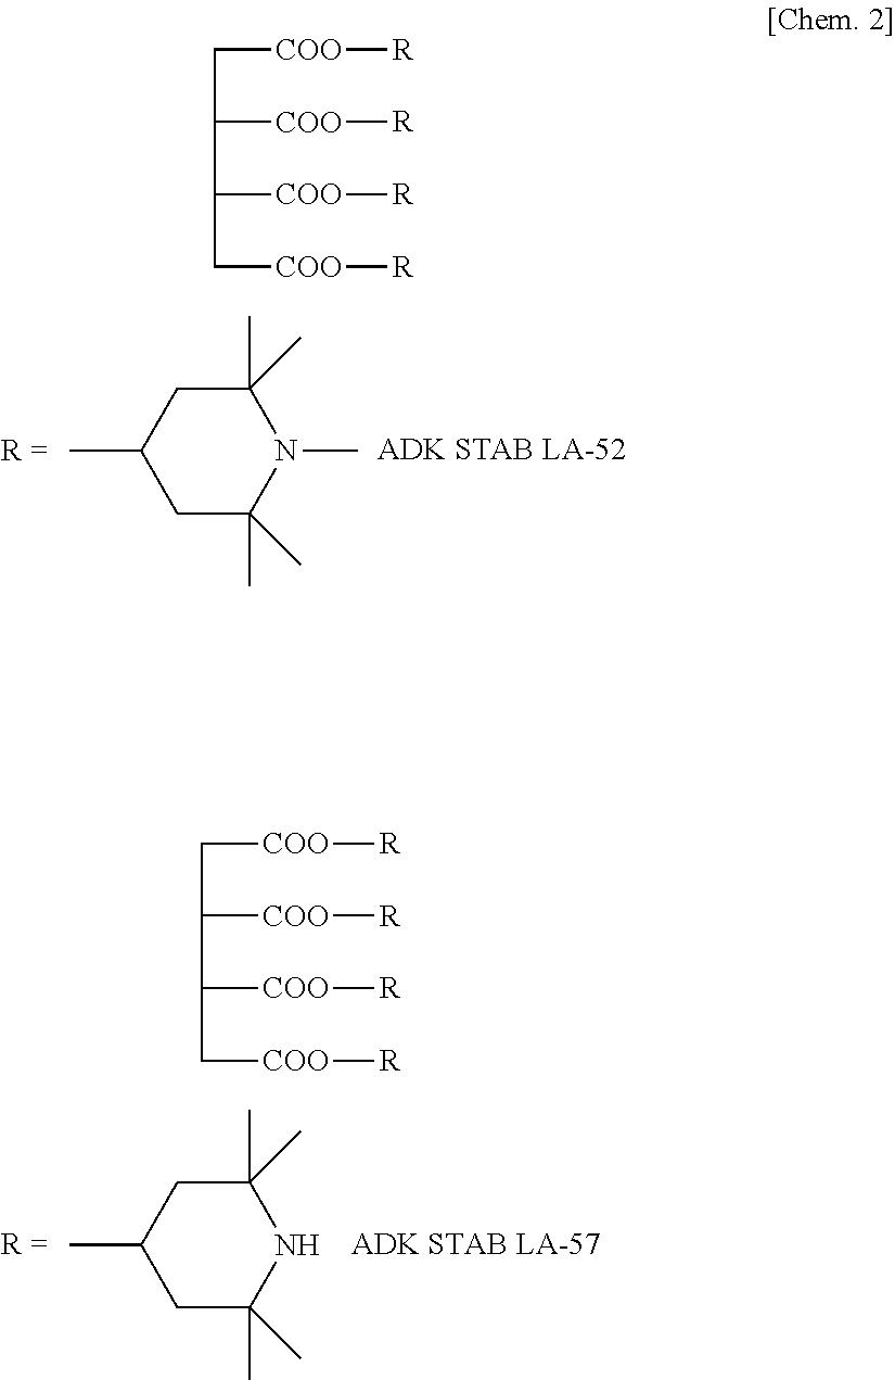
CC1CC(C)(C)N(C)C(C)(C)C1.C([COO][R])C([COO][R])C([COO][R])C[COO][R].CC1CC(C)(C)NC(C)(C)C1.C([COO][R])C([COO][R])C([COO][R])C[COO][R]
